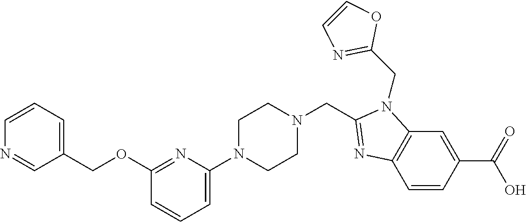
C12=C(C=C(C(=O)O)C=C1)N(CC1=NC=CO1)C(CN1CCN(C3=CC=CC(OCC4=CC=CN=C4)=N3)CC1)=N2
